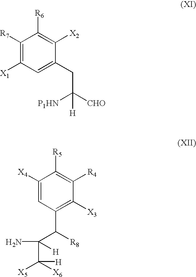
C1([R7])=C([X1])C=C(CC([CHO])([P1HN])[H])C([X2])=C1[R6].C1([X4])=CC(C([R8])C(C([X6])([X5])[H])(N)[H])=C([X3])C([R4])=C1[R5]
